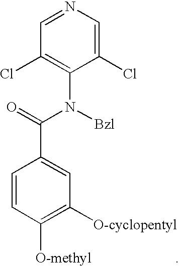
C1=CC([O-methyl])=C([O-cyclopentyl])C=C1C(N([Bzl])C1=C(Cl)C=NC=C1Cl)=O
